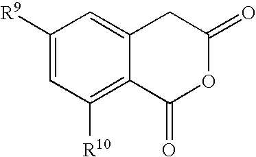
C1([R9])=CC([R10])=C2C(=C1)CC(=O)OC2=O
